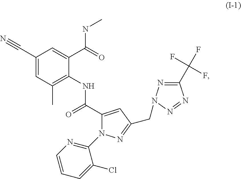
C1(C)=C(NC(C2=CC(CN3N=C(C(F)(F)F)N=N3)=NN2C2=NC=CC=C2Cl)=O)C(C(NC)=O)=CC(C#N)=C1
